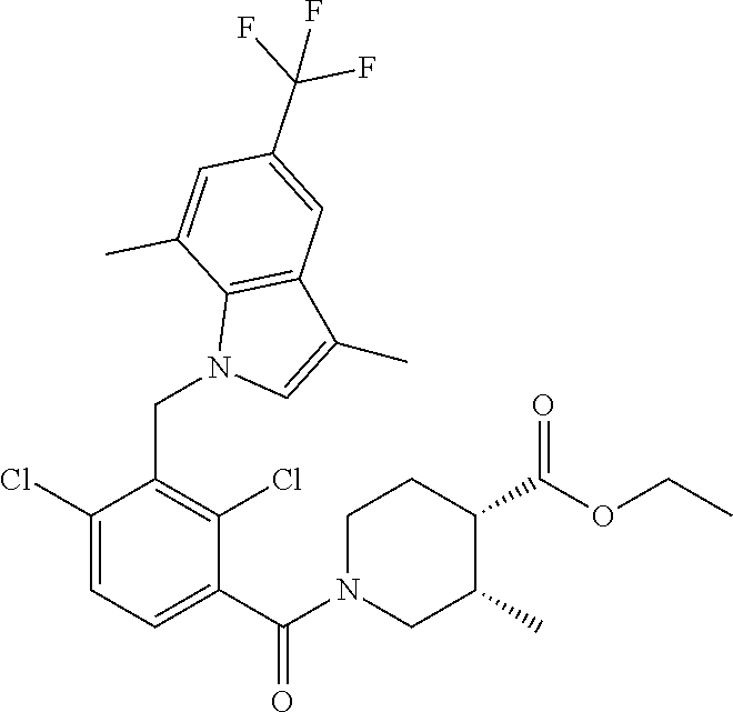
C1(CN2C=C(C)C3=C2C(C)=CC(C(F)(F)F)=C3)=C(Cl)C(C(N2CC(C)C(C(OCC)=O)CC2)=O)=CC=C1Cl
